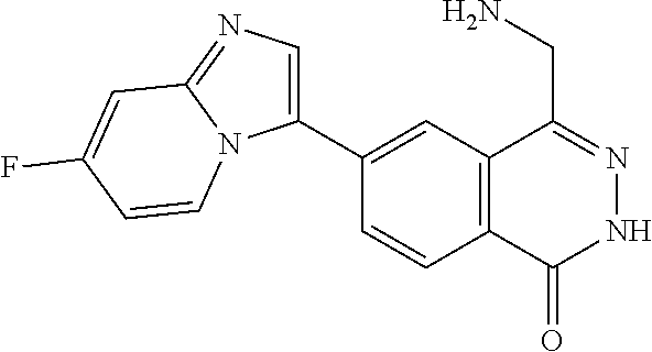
C1(C2=CN=C3N2C=CC(F)=C3)=CC2=C(C=C1)C(=O)NN=C2CN
